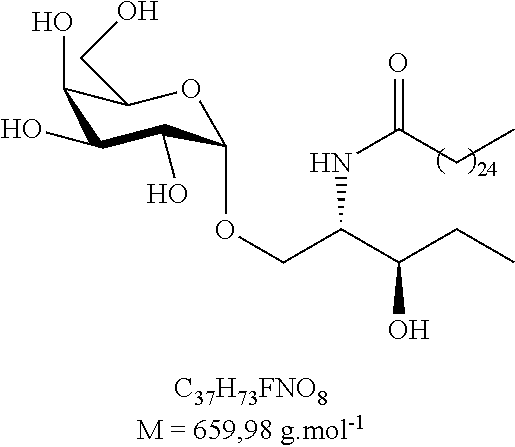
C1(O)C(O)C(O)C(OCC(C(CC)O)NC(=O)CC)OC1CO
